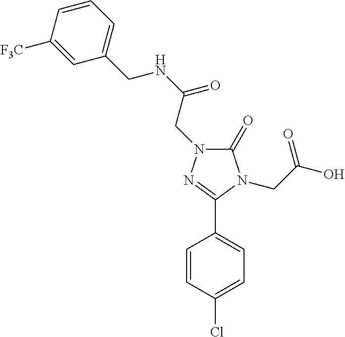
C1(Cl)=CC=C(C2=NN(CC(NCC3=CC=CC([F3C])=C3)=O)C(=O)N2CC(O)=O)C=C1
